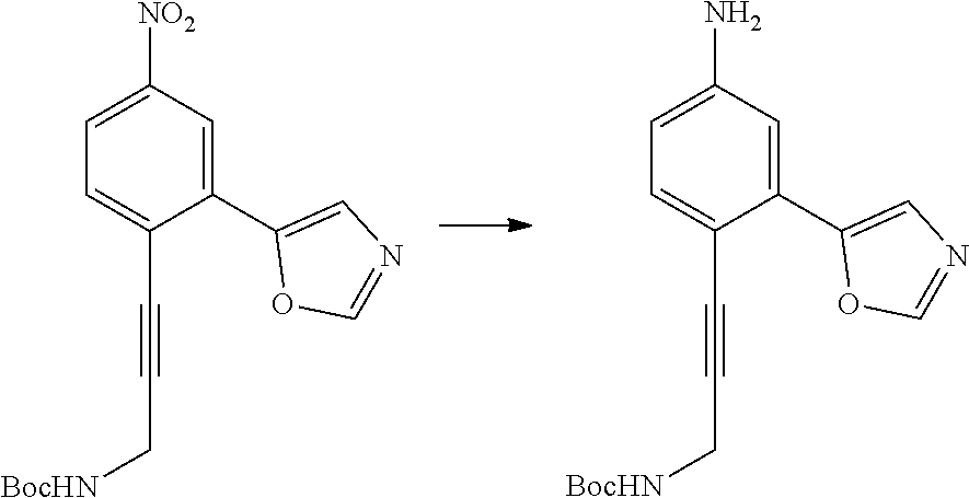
C1(C2=CN=CO2)=CC([NO2])=CC=C1C#CC[BocHN].C1(C2=CN=CO2)=CC(N)=CC=C1C#CC[BocHN]
